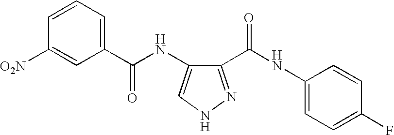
C1=CC=C(C(NC2=CNN=C2C(NC2=CC=C(F)C=C2)=O)=O)C=C1[O2N]
